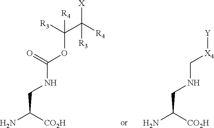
NC([CO2H])CNC(OC(C([X])([R4])[R3])([R3])[R4])=O.NC([CO2H])CNC[X4][Y]
